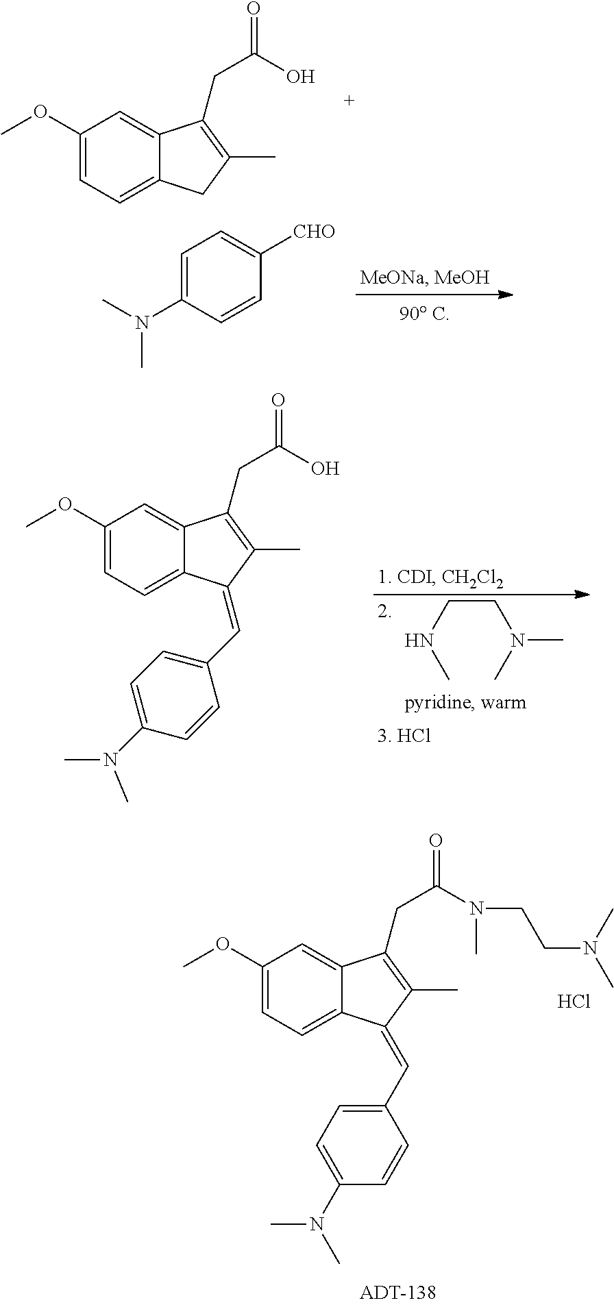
C1(OC)=CC=C2C(=C1)C(CC(=O)O)=C(C)C2.C1(OC)=CC=C2C(=C1)C(CC(=O)N(C)CCN(C)C)=C(C)C2=CC1=CC=C(N(C)C)C=C1.Cl.C1=C(N(C)C)C=CC([CHO])=C1.C1(OC)=CC=C2C(=C1)C(CC(=O)O)=C(C)C2=CC1=CC=C(N(C)C)C=C1.N(CCNC)(C)C
